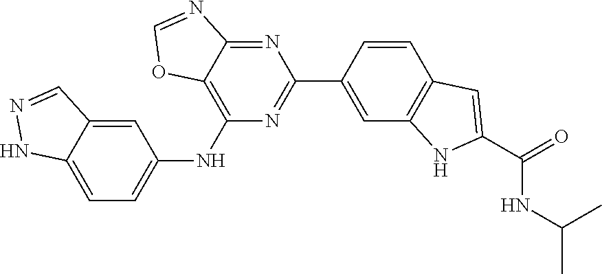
C1=CC2=C(NC(C(NC(C)C)=O)=C2)C=C1C1=NC(NC2=CC=C3NN=CC3=C2)=C2C(=N1)N=CO2
